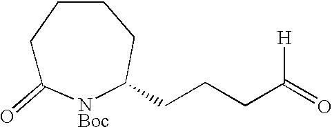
C1C(=O)[NBoc]C(CCCC(=O)[H])CCC1
